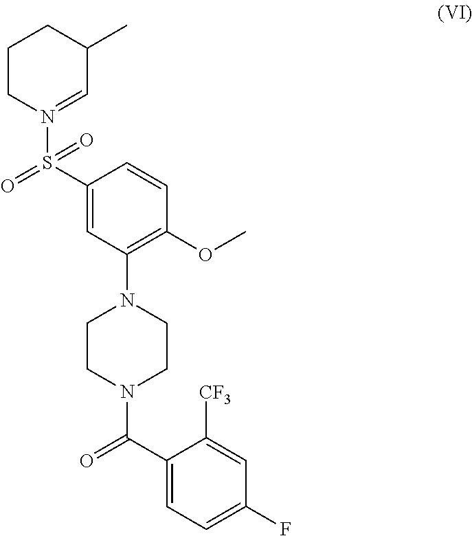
C1(S(N2=CC(C)CCC2)(=O)=O)=CC(N2CCN(C(C3=CC=C(F)C=C3[CF3])=O)CC2)=C(OC)C=C1
